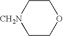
C1C[CH2N]CCO1
